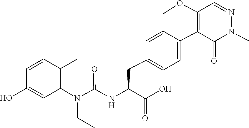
N1(C)N=CC(OC)=C(C2=CC=C(CC(C(=O)O)NC(N(CC)C3=C(C)C=CC(O)=C3)=O)C=C2)C1=O
